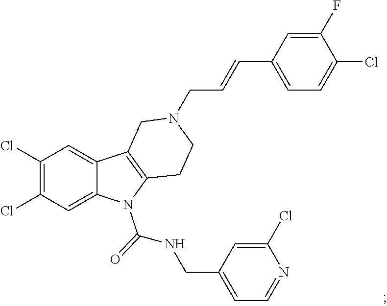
C1(Cl)=C(Cl)C=C2C(=C1)C1=C(N2C(NCC2=CC=NC(Cl)=C2)=O)CCN(CC=CC2=CC=C(Cl)C(F)=C2)C1
